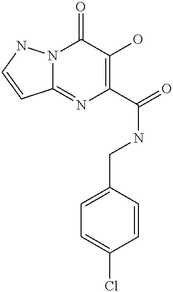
N12C(=NC(C(=O)NCC3=CC=C(Cl)C=C3)=C(O)C1=O)C=CN2
